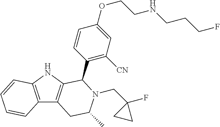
C12=C(NC3=C1CC(C)N(CC1(F)CC1)C3C1=C([CN])C=C(OCCNCCCF)C=C1)C=CC=C2
